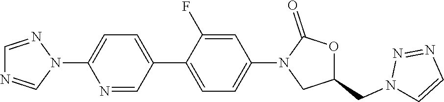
C1=NN(C2=CC=C(C3=CC=C(N4CC(CN5C=CN=N5)OC4=O)C=C3F)C=N2)C=N1
